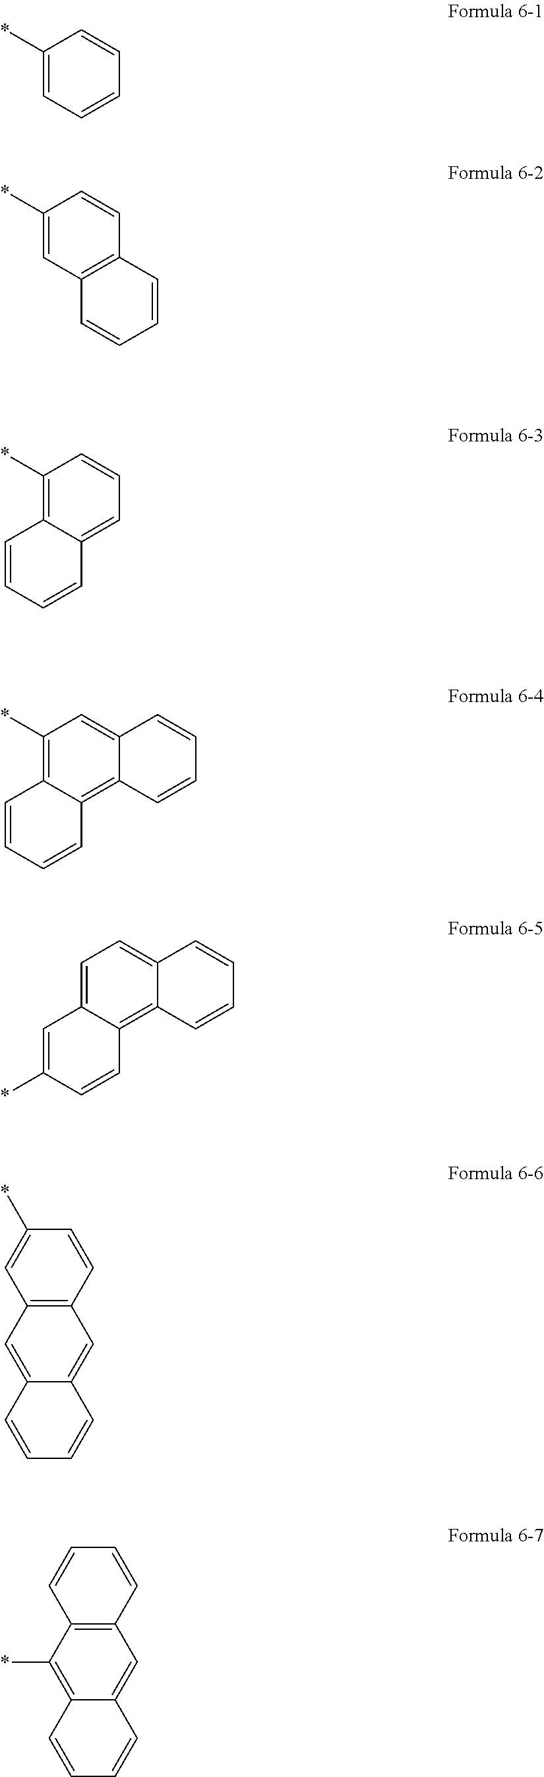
C1(*)=CC=CC=C1.C1(*)=CC2=C(C=C1)C=CC=C2.C1(*)=C2C(=CC=C1)C=CC=C2.C1(*)=C2C(=C3C(=C1)C=CC=C3)C=CC=C2.C1=C2C(=C3C(=C1)C=CC=C3)C=CC(*)=C2.C12=C(C=CC(*)=C1)C=C1C(=C2)C=CC=C1.C12=C(C=CC=C1)C=C1C(=C2*)C=CC=C1
